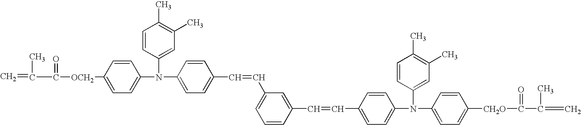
C=C(C(=O)[OCH2]C1=CC=C(N(C2=CC(C)=C(C)C=C2)C2=CC=C(C=CC3=CC=CC(C=CC4=CC=C(N(C5=CC(C)=C(C)C=C5)C5=CC=C([CH2O]C(=O)C(=C)C)C=C5)C=C4)=C3)C=C2)C=C1)C
